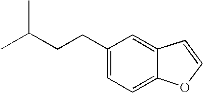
C(CC1=CC=C2C(=C1)C=CO2)C(C)C
